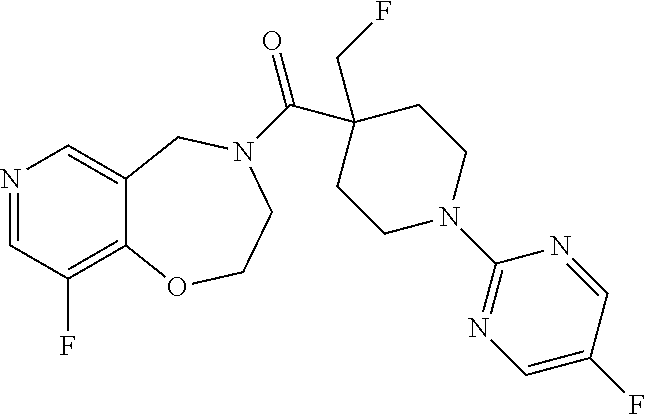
N1=CC(F)=C2C(=C1)CN(C(=O)C1(CF)CCN(C3=NC=C(F)C=N3)CC1)CCO2
